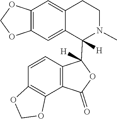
O1COC2=C1C=C1CCN(C)C([H])(C3([H])C4=C(C(=O)O3)C3=C(C=C4)OCO3)C1=C2
